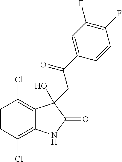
C1=CC(Cl)=C2C(=C1Cl)C(O)(CC(C1=CC(F)=C(F)C=C1)=O)C(=O)N2
